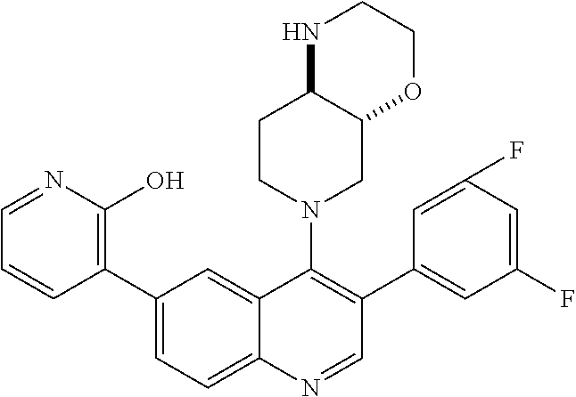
C1(C2=CC=C3C(=C2)C(N2CC4C(CC2)NCCO4)=C(C2=CC(F)=CC(F)=C2)C=N3)=C(O)N=CC=C1
